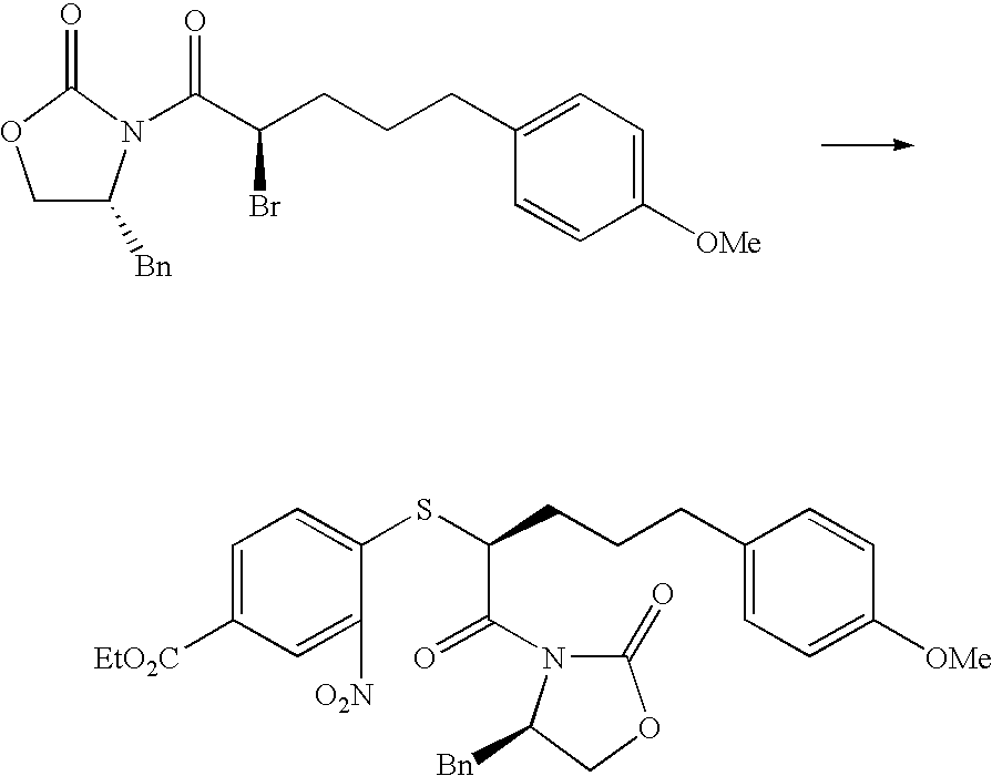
C(CCCC1=CC=C([OMe])C=C1)(C(=O)N1C([Bn])COC1=O)Br.C(CCCC1=CC=C([OMe])C=C1)(SC1=CC=C([EtO2C])C=C1[O2N])C(=O)N1C(=O)OCC1[Bn]
